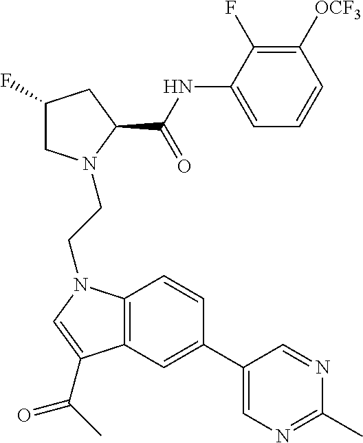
C12=C(N(CCN3CC(F)CC3C(NC3=CC=CC([OCF3])=C3F)=O)C=C1C(=O)C)C=CC(C1=CN=C(C)N=C1)=C2
